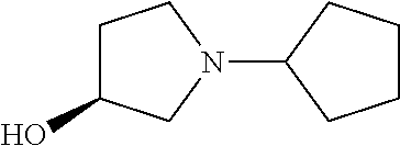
C1C(O)CN(C2CCCC2)C1
